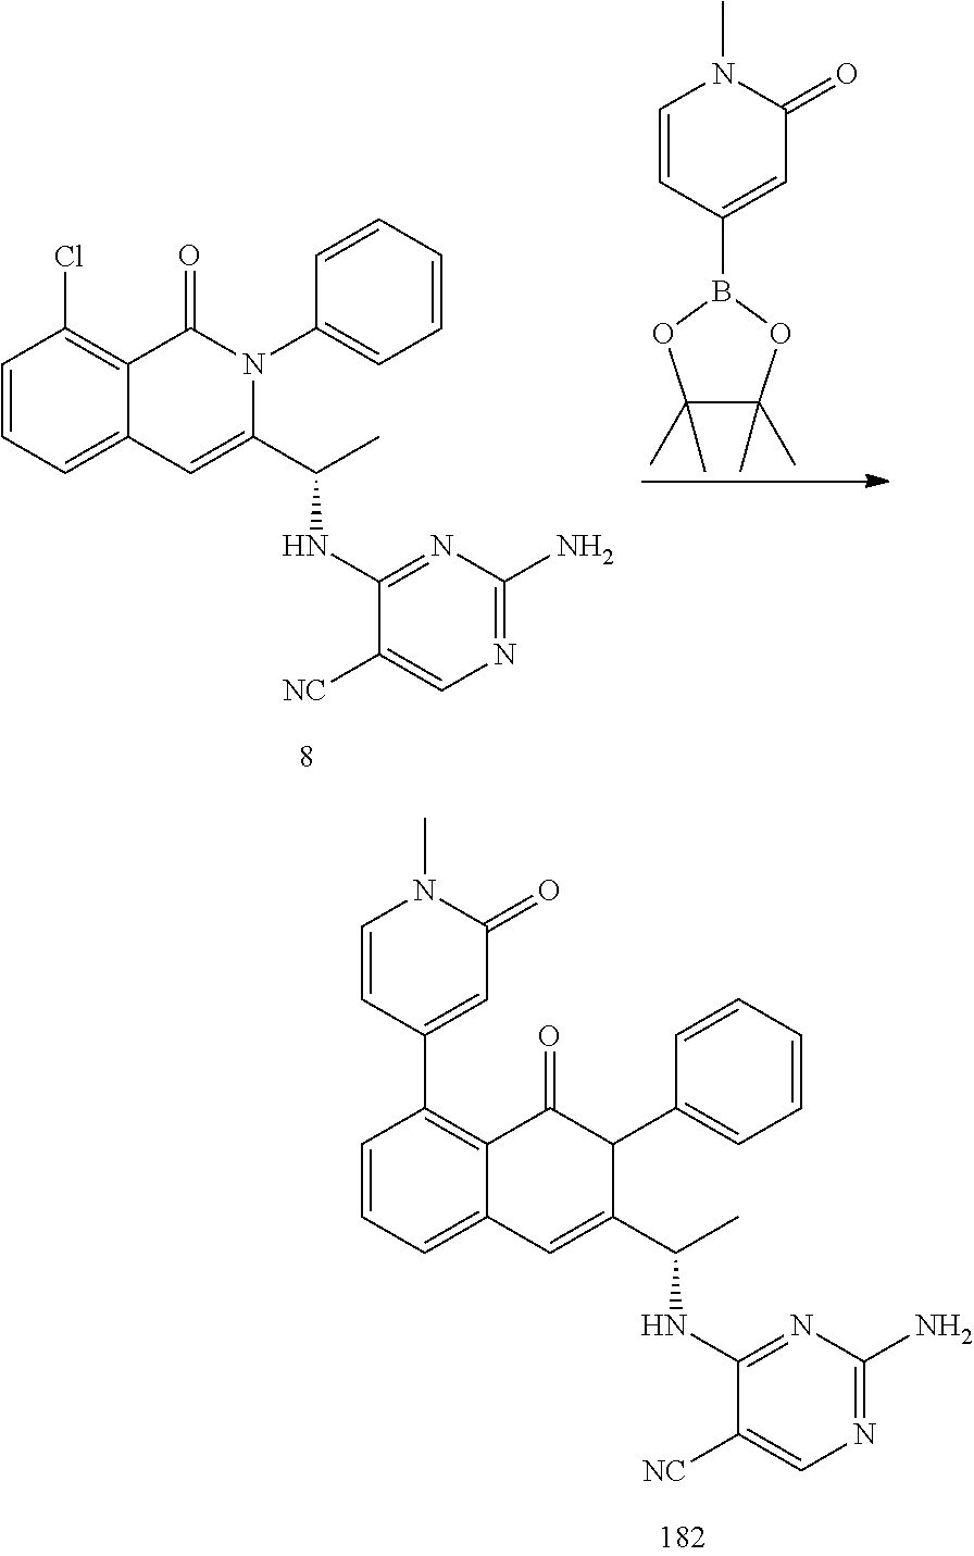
C1=CC=C2C(=C1Cl)C(=O)N(C1=CC=CC=C1)C(C(C)NC1=NC(N)=NC=C1[NC])=C2.C1=CC(B2OC(C)(C)C(C)(C)O2)=CC(=O)N1C.C1=CC=C2C(=C1C1=CC(=O)N(C)C=C1)C(=O)C(C1=CC=CC=C1)C(C(C)NC1=NC(N)=NC=C1[NC])=C2
